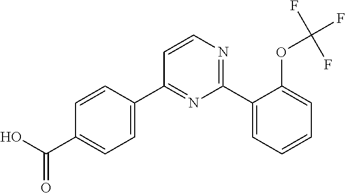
C1=CC(C2=NC(C3=CC=CC=C3OC(F)(F)F)=NC=C2)=CC=C1C(O)=O
